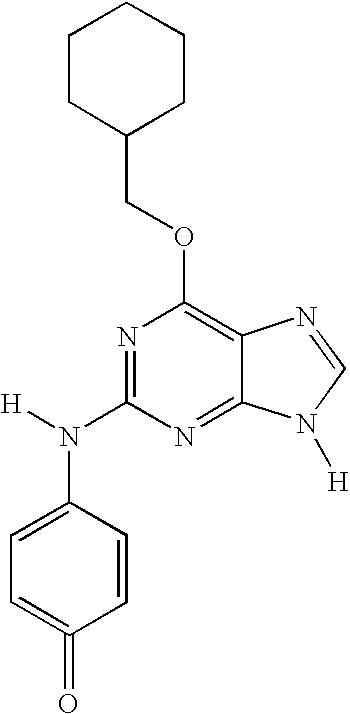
C1=C(N([H])C2=NC(OCC3CCCCC3)=C3C(=N2)N([H])C=N3)C=CC(=O)=C1
